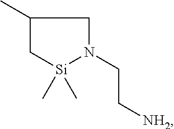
C1(C)C[Si](C)(C)N(CC[NH2])C1
